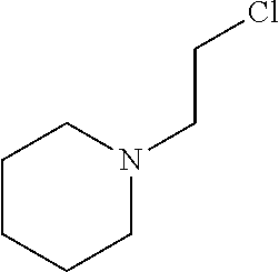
C1CN(CCCl)CCC1
